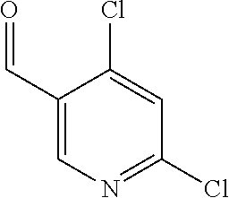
C1(C=O)=CN=C(Cl)C=C1Cl
